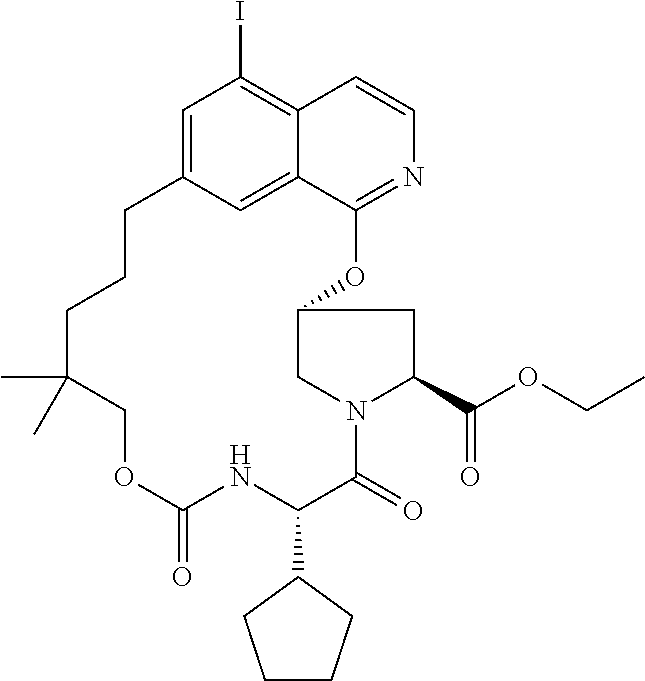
C1=C2C=C3C(=C1I)C=CN=C3OC1CN(C(=O)C(C3CCCC3)NC(=O)OCC(C)(C)CCC2)C(C(OCC)=O)C1
